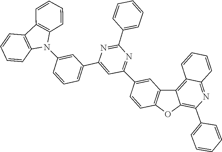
C12=C(C=CC=C1)N(C1=CC(C3=CC(C4=CC5=C(C=C4)OC4=C(C6=CC=CC=C6)N=C6C=CC=CC6=C54)=NC(C4=CC=CC=C4)=N3)=CC=C1)C1=C2C=CC=C1
